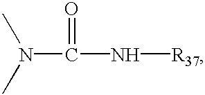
N(C(N[R37])=O)(C)C
